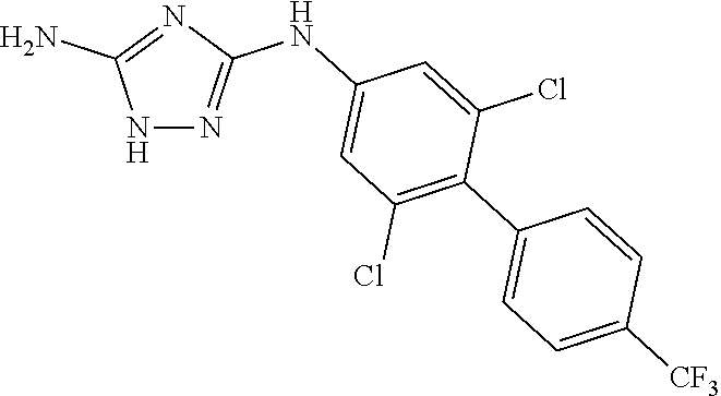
N1N=C(NC2=CC(Cl)=C(C3=CC=C([CF3])C=C3)C(Cl)=C2)N=C1N
